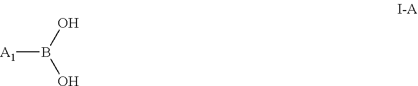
[A1]B(O)O
